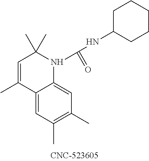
C12=CC(C)=C(C)C=C1N(C(=O)NC1CCCCC1)C(C)(C)C=C2C
